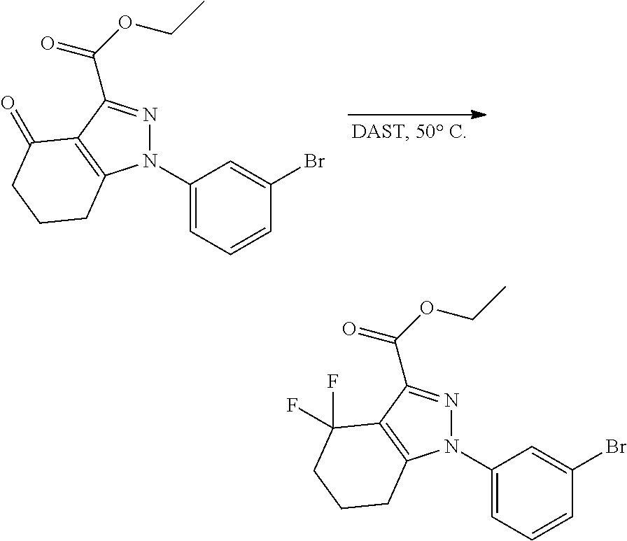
C1(N2N=C(C(OCC)=O)C3=C2CCCC3=O)=CC=CC(Br)=C1.C1(N2N=C(C(OCC)=O)C3=C2CCCC3(F)F)=CC=CC(Br)=C1
